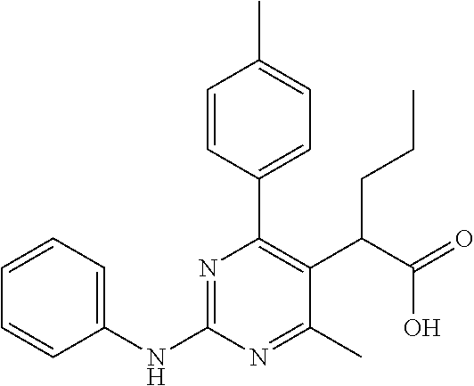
N(C1=NC(C2=CC=C(C)C=C2)=C(C(C(=O)O)CCC)C(C)=N1)C1=CC=CC=C1
